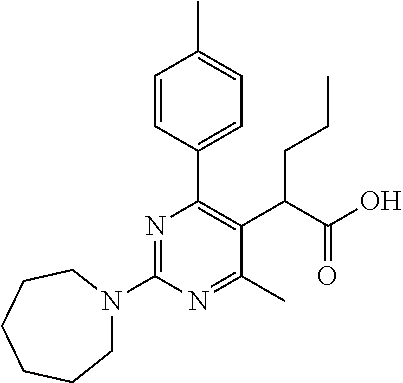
C1N(C2=NC(C3=CC=C(C)C=C3)=C(C(C(O)=O)CCC)C(C)=N2)CCCCC1
